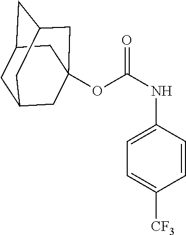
C1=CC(NC(=O)OC23CC4CC(CC(C2)C4)C3)=CC=C1[CF3]
